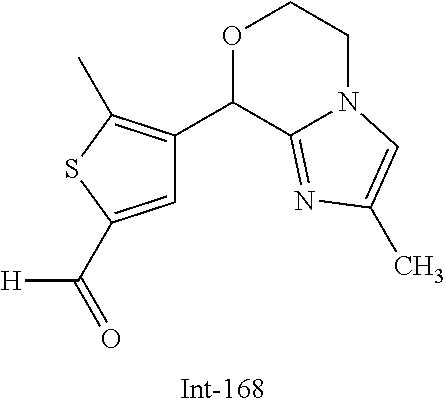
C1=C(C(=O)[H])SC(C)=C1C1C2=NC(C)=CN2CCO1
